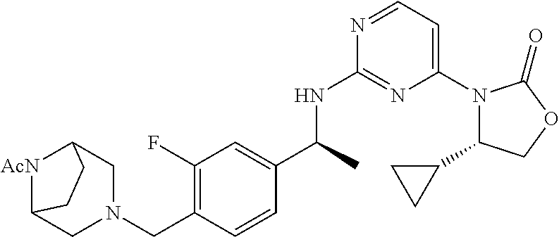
C1(C2CC2)N(C2=CC=NC(NC(C3=CC(F)=C(CN4CC5[AcN]C(C4)CC5)C=C3)C)=N2)C(=O)OC1
